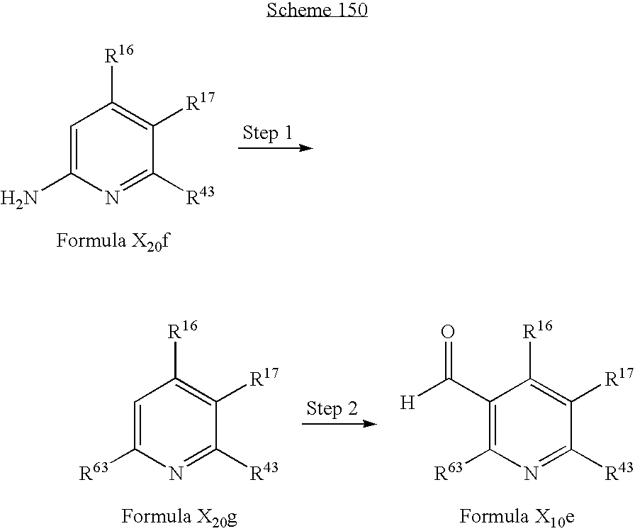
C1=C(N)N=C([R43])C([R17])=C1[R16].C1(C([H])=O)=C([R63])N=C([R43])C([R17])=C1[R16].C1=C([R63])N=C([R43])C([R17])=C1[R16]
